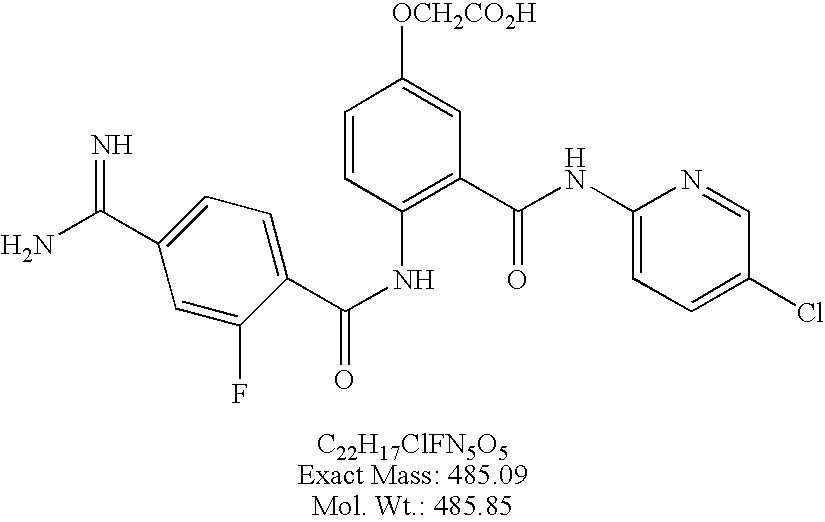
C1=C(F)C(C(NC2=C(C(NC3=CC=C(Cl)C=N3)=O)C=C([OCH2CO2H])C=C2)=O)=CC=C1C(N)=N
